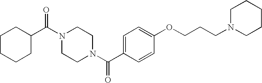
C1(C(N2CCN(C(C3=CC=C(OCCCN4CCCCC4)C=C3)=O)CC2)=O)CCCCC1
